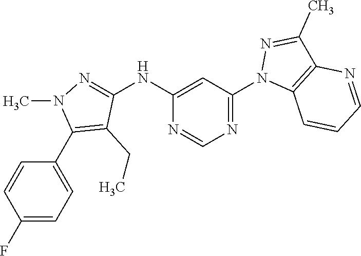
N1=CN=C(N2C3=C(C(C)=N2)N=CC=C3)C=C1NC1=NN(C)C(C2=CC=C(F)C=C2)=C1CC
